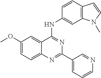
COC1=CC=C2C(=C1)C(NC1=CC3=C(C=C1)C=CN3C)=NC(C1=CC=CN=C1)=N2
